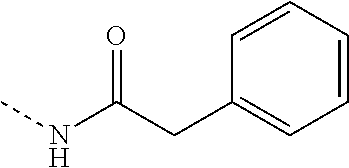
C(C(NC)=O)C1=CC=CC=C1
